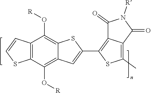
C1(=O)N([R])C(=O)C2=C(C3=CC4=C(O[R])C5=C(C(O[R])=C4S3)C=CS5)SC(C)=C12
